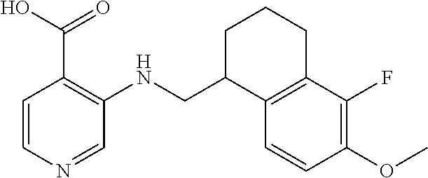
C1=CN=CC(NCC2C3=C(CCC2)C(F)=C(OC)C=C3)=C1C(=O)O
